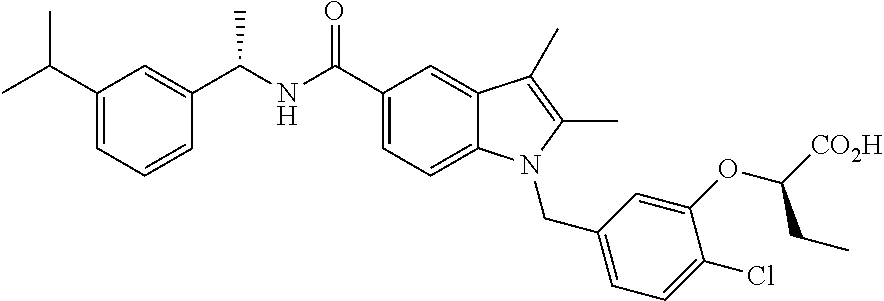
C1=CC(C(NC(C2=CC=C3C(=C2)C(C)=C(C)N3CC2=CC=C(Cl)C(OC(CC)[CO2H])=C2)=O)C)=CC(C(C)C)=C1
